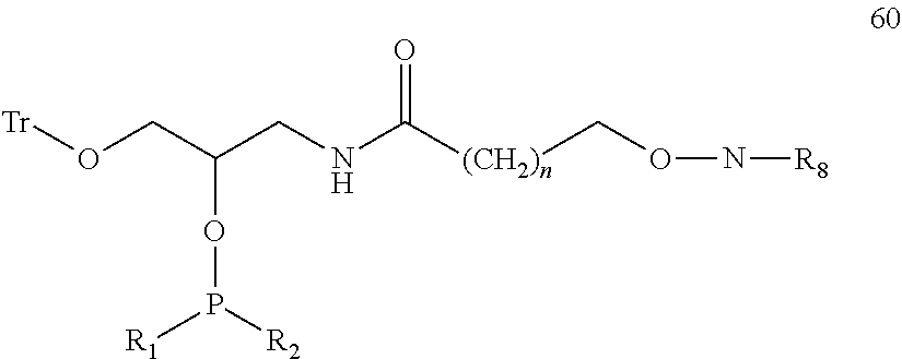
O(CC(CNC([(CH2)n]CON[R8])=O)OP([R2])[R1])[Tr]
